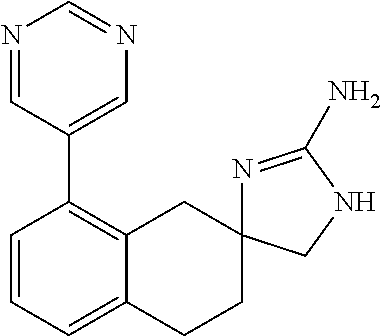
C1=CC=C2C(=C1C1=CN=CN=C1)CC1(CC2)N=C(N)NC1
